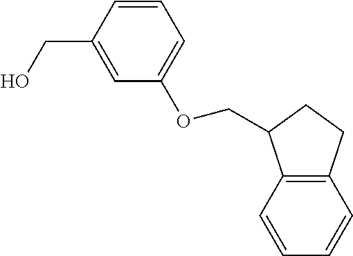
C1(CO)=CC(OCC2C3=C(C=CC=C3)CC2)=CC=C1
